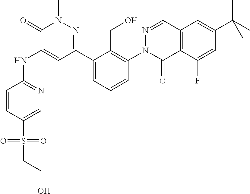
C1=C(S(CCO)(=O)=O)C=CC(NC2=CC(C3=CC=CC(N4C(=O)C5=C(C=N4)C=C(C(C)(C)C)C=C5F)=C3CO)=NN(C)C2=O)=N1
